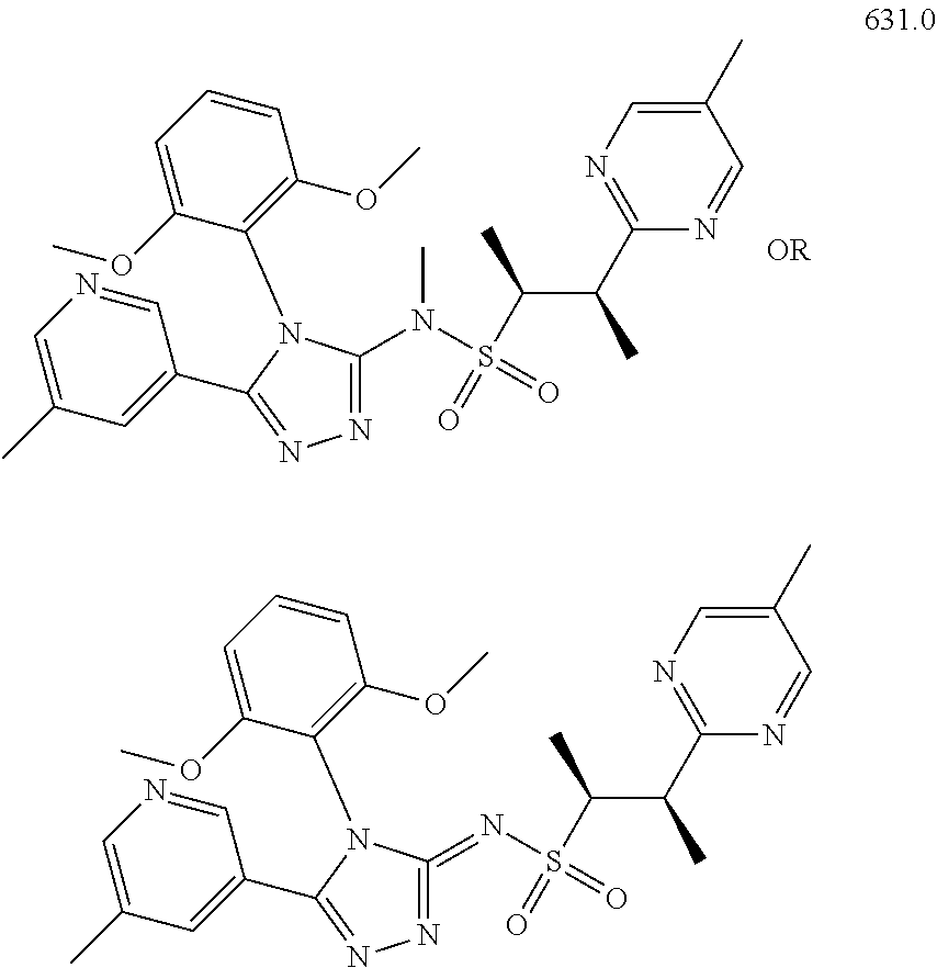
C1=NC=C(C)C=C1C1=NN=C(N(S(=O)(C(C)C(C)C2=NC=C(C)C=N2)=O)C)N1C1=C(OC)C=CC=C1OC.C1=NC=C(C)C=C1C1=NN=C(=NS(=O)(C(C)C(C)C2=NC=C(C)C=N2)=O)N1C1=C(OC)C=CC=C1OC
